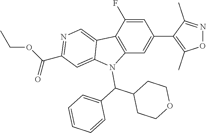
C1=C(F)C2=C(C=C1C1=C(C)ON=C1C)N(C(C1=CC=CC=C1)C1CCOCC1)C1=CC(C(OCC)=O)=NC=C21
